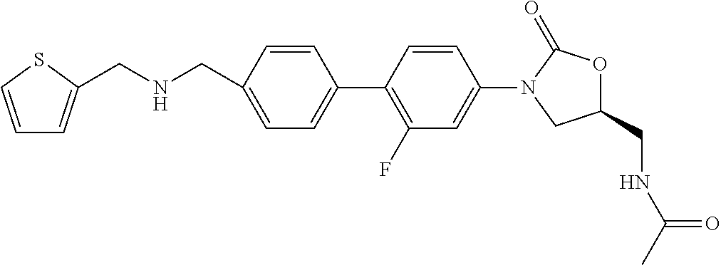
C1(CNCC2=CC=CS2)=CC=C(C2=C(F)C=C(N3CC(CNC(C)=O)OC3=O)C=C2)C=C1
